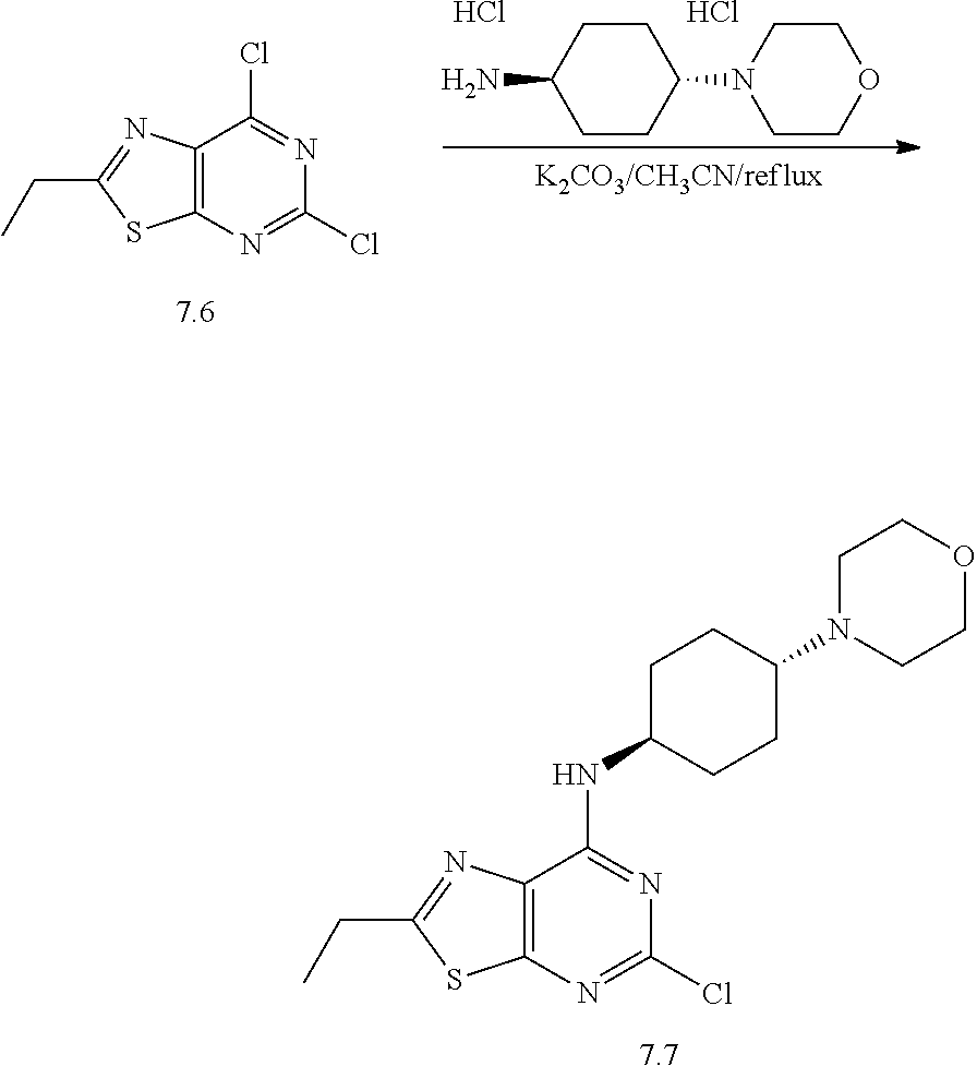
C12=C(N=C(Cl)N=C1NC1CCC(N3CCOCC3)CC1)SC(CC)=N2.[7.7].C1CC(N)CCC1N1CCOCC1.Cl.Cl.C12=C(N=C(Cl)N=C1Cl)SC(CC)=N2
